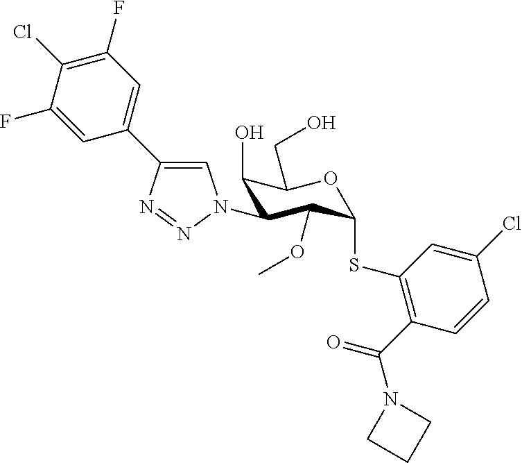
C1=C(C2=CN(C3C(O)C(CO)OC(SC4=C(C(N5CCC5)=O)C=CC(Cl)=C4)C3OC)N=N2)C=C(F)C(Cl)=C1F
